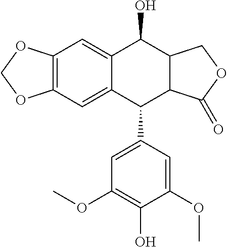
C12=C(C=C3C(=C1)C(O)C1C(C3C3=CC(OC)=C(O)C(OC)=C3)C(=O)OC1)OCO2
